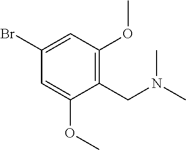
C1(Br)=CC(OC)=C(CN(C)C)C(OC)=C1
